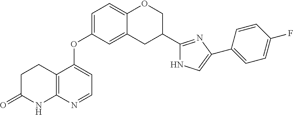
C1C(=O)NC2=C(C1)C(OC1=CC=C3C(=C1)CC(C1=NC(C4=CC=C(F)C=C4)=CN1)CO3)=CC=N2
